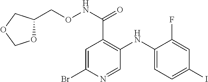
C1=C(Br)N=CC(NC2=CC=C(I)C=C2F)=C1C(NOCC1OCOC1)=O
